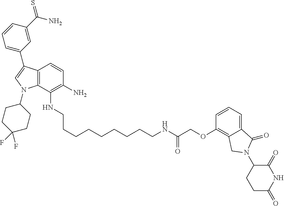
C12=C(C(NCCCCCCCCCNC(COC3=C4C(=CC=C3)C(=O)N(C3CCC(=O)NC3=O)C4)=O)=C(N)C=C1)N(C1CCC(F)(F)CC1)C=C2C1=CC=CC(C(N)=S)=C1
